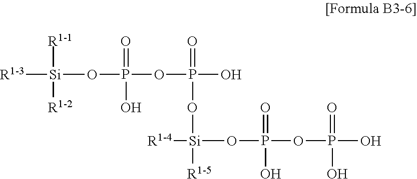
[R1-3][Si]([R1-1])([R1-2])OP(=O)(OP(=O)(O)O[Si]([R1-4])([R1-5])OP(OP(O)(O)=O)(O)=O)O
